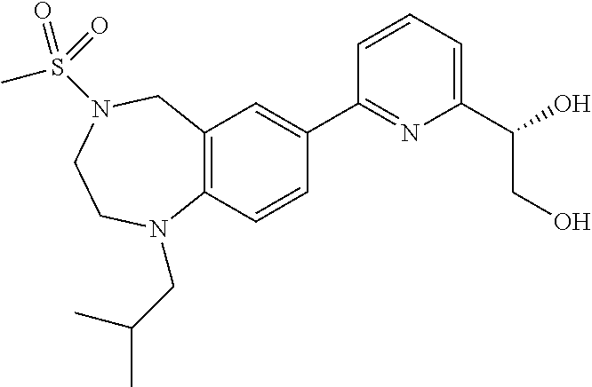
C12=C(C=CC(C3=NC(C(O)CO)=CC=C3)=C1)N(CC(C)C)CCN(S(C)(=O)=O)C2
